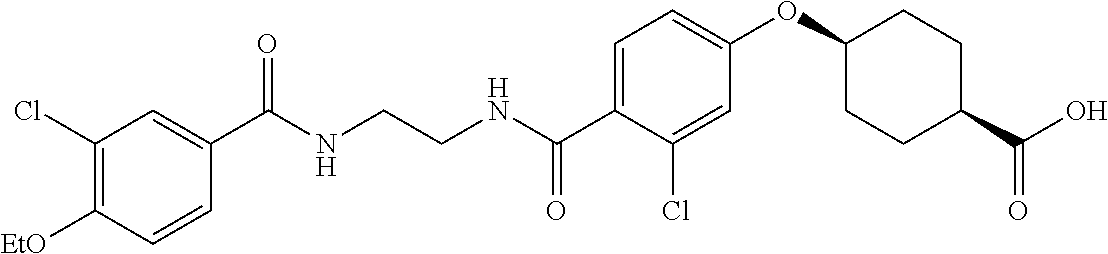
C1(Cl)=C([EtO])C=CC(C(NCCNC(C2=CC=C(OC3CCC(C(O)=O)CC3)C=C2Cl)=O)=O)=C1
